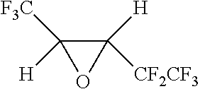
C1([CF2CF3])([H])C([H])([F3C])O1
